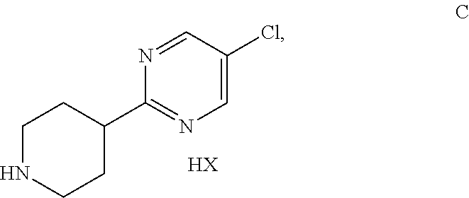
C1=C(Cl)C=NC(C2CCNCC2)=N1.[HX]
